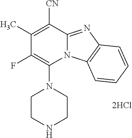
[2HCl].C1(C)=C([CN])C2=NC3=C(N2C(N2CCNCC2)=C1F)C=CC=C3
